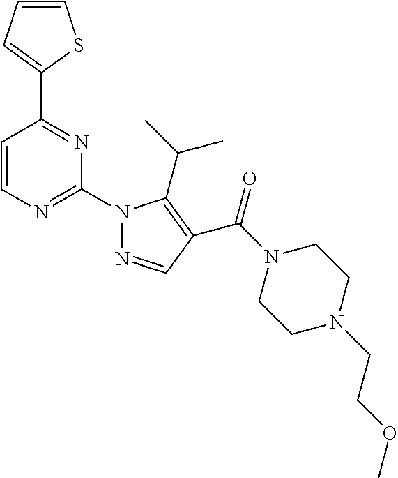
C1=CC=C(C2=NC(N3N=CC(C(N4CCN(CCOC)CC4)=O)=C3C(C)C)=NC=C2)S1
